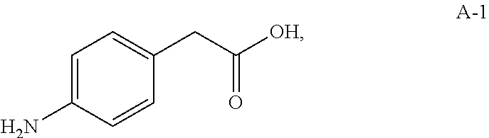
C1=C(N)C=CC(CC([OH])=O)=C1
